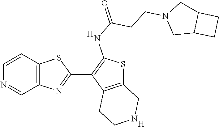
C12=C(C=CN=C1)SC(C1=C(NC(=O)CCN3CC4C(C3)CC4)SC3=C1CCNC3)=N2.[H].[H]
